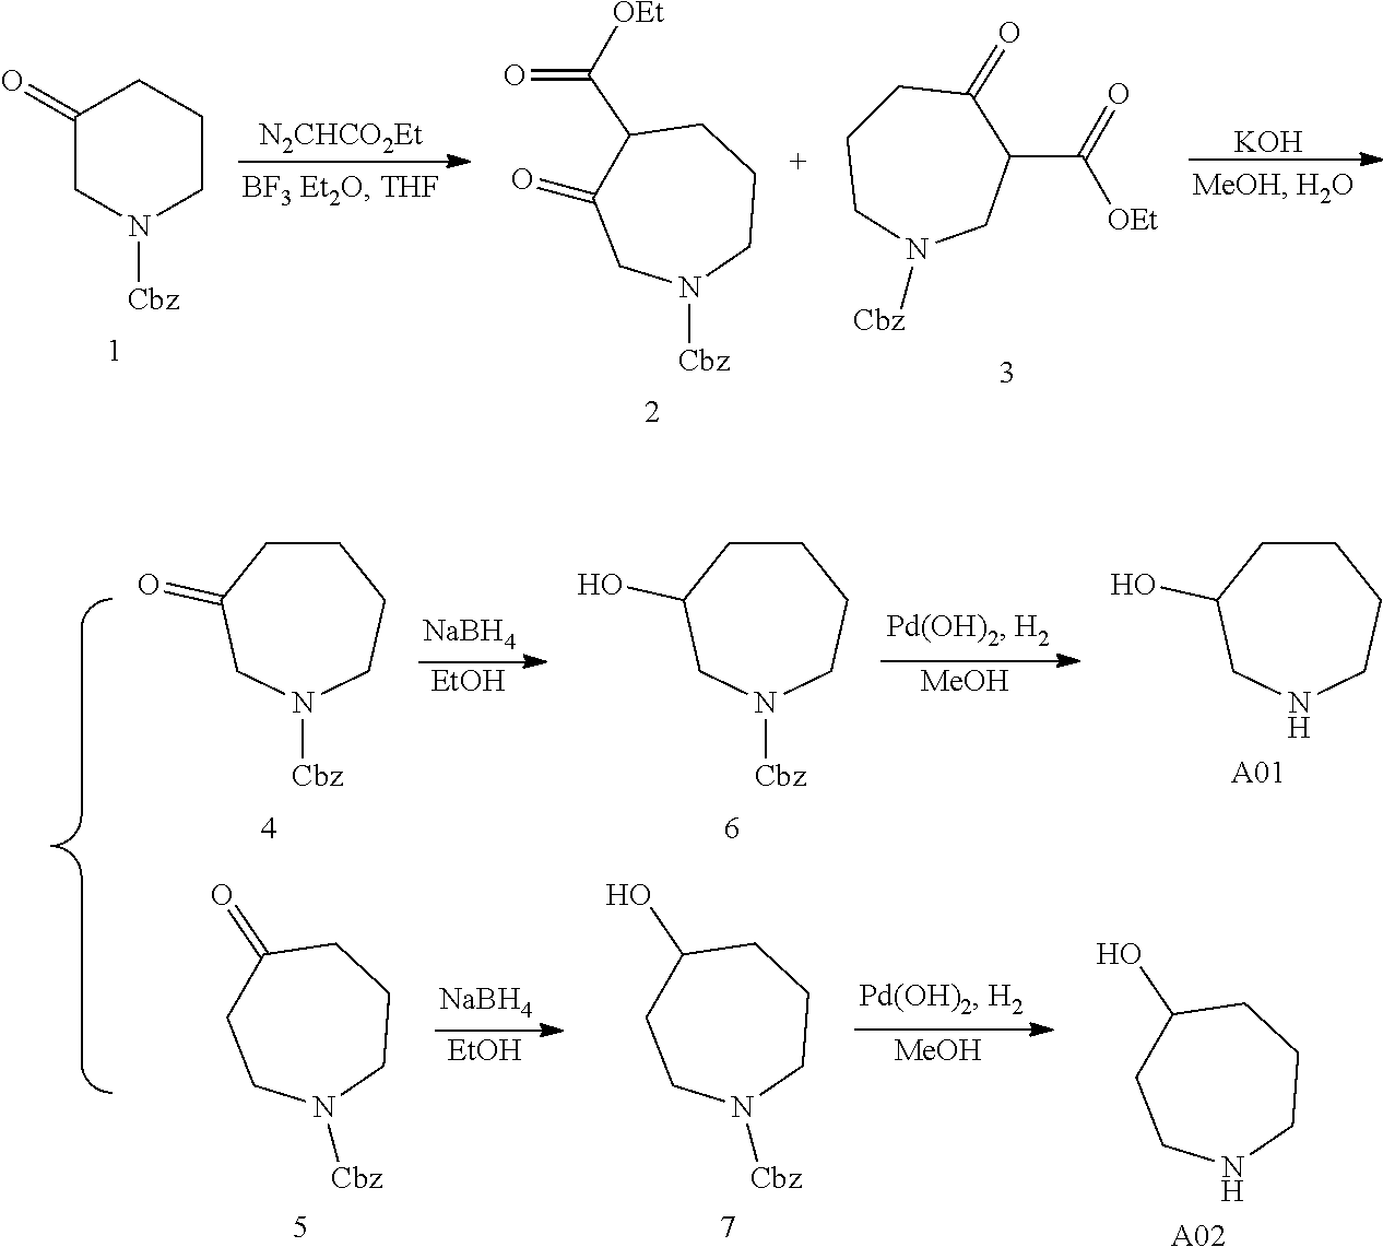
C1CC(=O)CN([Cbz])CC1.[NaBH4].[EtOH].C1CC(O)CN([Cbz])CC1.[MeOH].C1CC(O)CNCC1.[A01].[NaBH4].[EtOH].[MeOH].C1(O)CCNCCC1.[A02].C1(=O)CCN([Cbz])CCC1.C1(O)CCN([Cbz])CCC1.[N2CHCO2Et].C1(C(=O)[OEt])C(=O)CN([Cbz])CCC1.C1(=O)CN([Cbz])CCC1.[KOH].C1CCN([Cbz])CC(C([OEt])=O)C1=O
